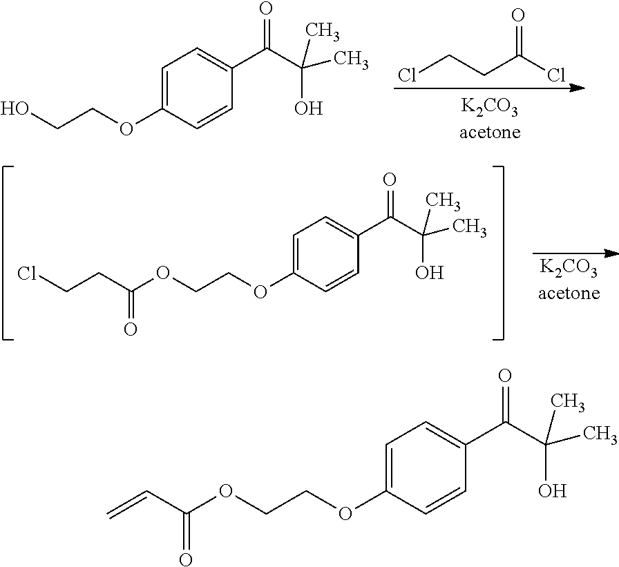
C1=C(OCCO)C=CC(C(C(C)(O)C)=O)=C1.ClCCC(Cl)=O.C1=C(OCCOC(CCCl)=O)C=CC(C(C(C)(O)C)=O)=C1.[K2CO3acetone].C1=C(OCCOC(C=C)=O)C=CC(C(C(C)(O)C)=O)=C1
